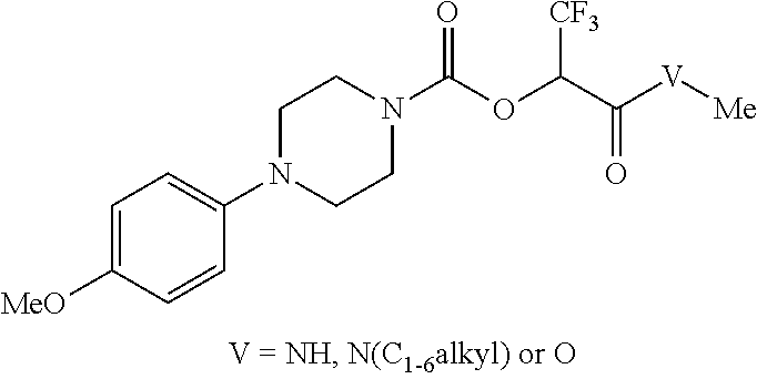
C1=CC(N2CCN(C(OC(C(=O)[V][Me])[CF3])=O)CC2)=CC=C1[MeO]
